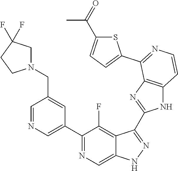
C1=NC=C(C2=NC=C3C(=C2F)C(C2=NC4=C(N2)C=CN=C4C2=CC=C(C(=O)C)S2)=NN3)C=C1CN1CC(F)(F)CC1
